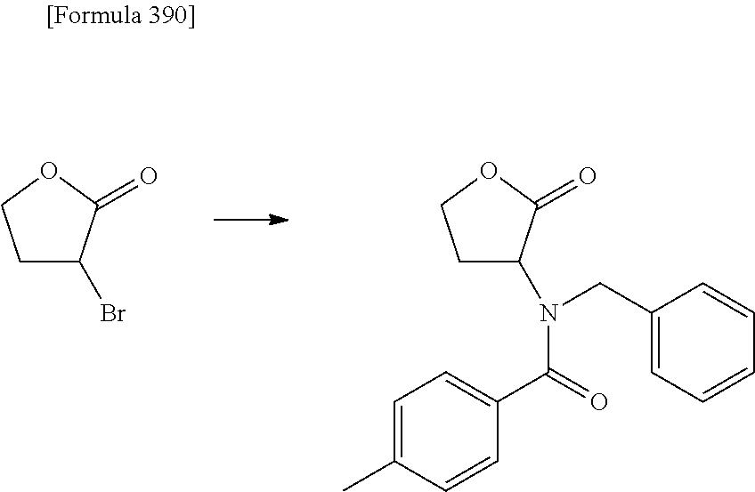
C1C(Br)C(=O)OC1.C1C(N(CC2=CC=CC=C2)C(=O)C2=CC=C(C)C=C2)C(=O)OC1
